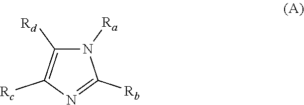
N1([Ra])C([Rd])=C([Rc])N=C1[Rb]
